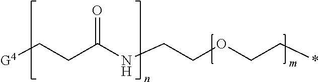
[G4]CCC(NCCOCC*)=O
